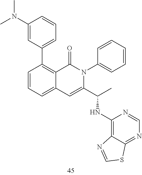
C1(N(C)C)=CC(C2=C3C(=CC=C2)C=C(C(C)NC2=C4C(=NC=N2)SC=N4)N(C2=CC=CC=C2)C3=O)=CC=C1
